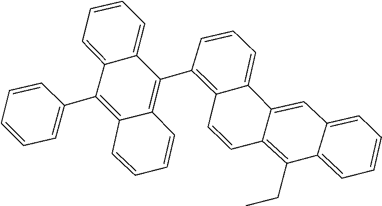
C1=C2C(C3=C4C(=CC=C3)C3=CC5=CC=CC=C5C(CC)=C3C=C4)=C3C=CC=CC3=C(C3=CC=CC=C3)C2=CC=C1
